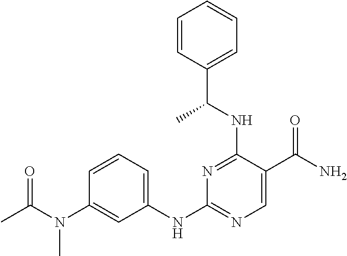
N1=C(NC(C2=CC=CC=C2)C)C(C(N)=O)=CN=C1NC1=CC=CC(N(C(C)=O)C)=C1
